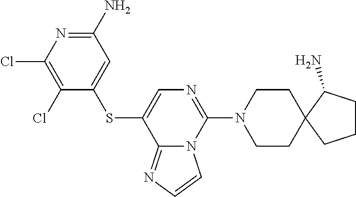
C1(N)=NC(Cl)=C(Cl)C(SC2=CN=C(N3CCC4(CC3)CCCC4N)N3C2=NC=C3)=C1
